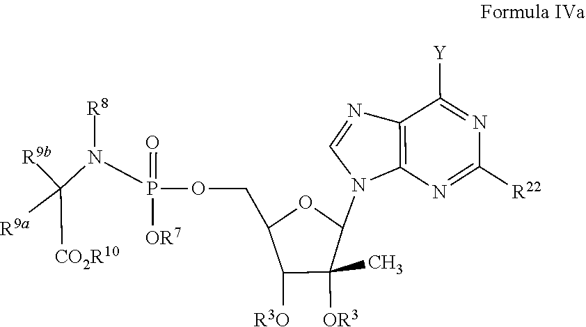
C1([R22])=NC2=C(C([Y])=N1)N=CN2C1C(C)([OR3])C([R3O])C(COP(N(C([R9b])([R9a])[CO2R10])[R8])(=O)[OR7])O1
